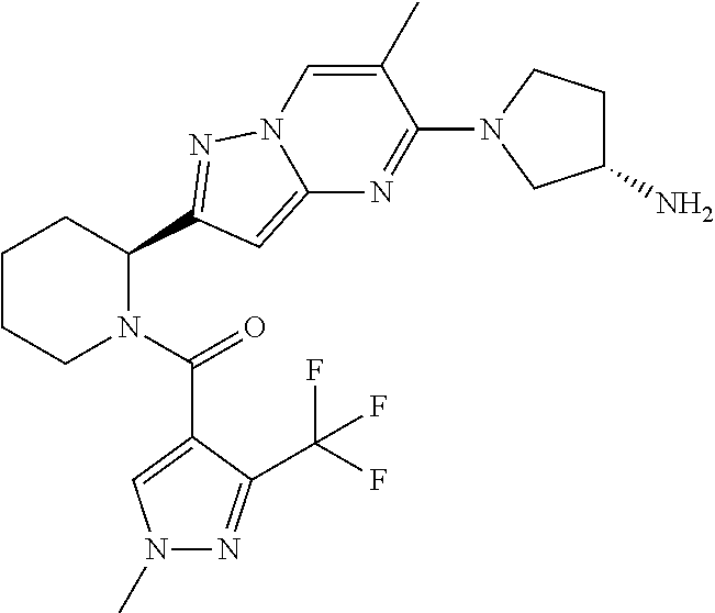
C1CCN(C(=O)C2=CN(C)N=C2C(F)(F)F)C(C2=NN3C(=C2)N=C(N2CC(N)CC2)C(C)=C3)C1
